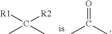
CC(C)([R2])[R1].CC(C)=O
